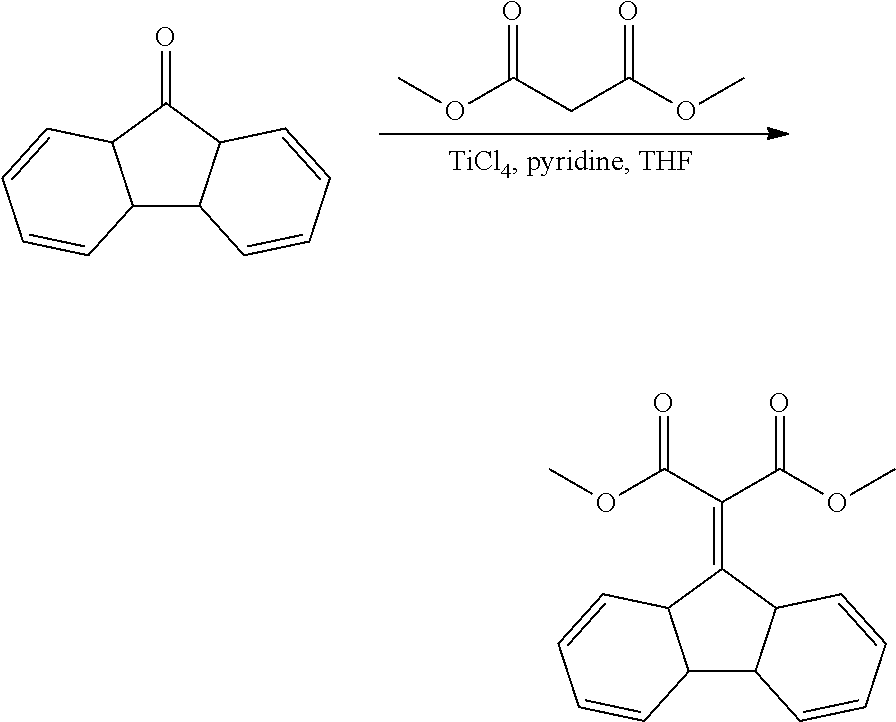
C12C3C(C(=O)C1C=CC=C2)C=CC=C3.COC(CC(OC)=O)=O.C12C3C(C(=C(C(OC)=O)C(OC)=O)C1C=CC=C2)C=CC=C3
